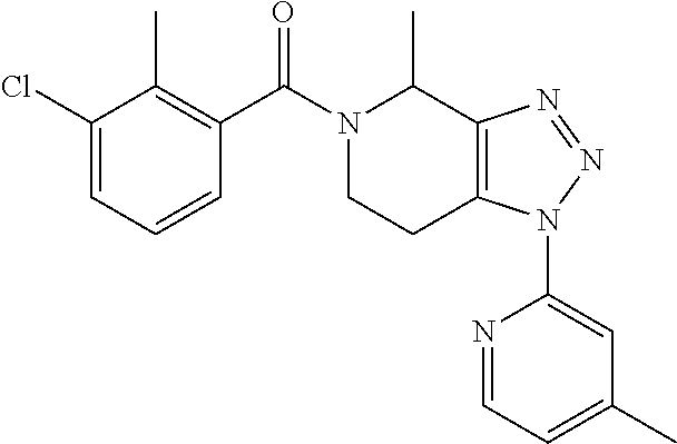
C1(Cl)=CC=CC(C(N2C(C)C3=C(CC2)N(C2=CC(C)=CC=N2)N=N3)=O)=C1C
